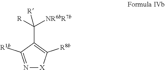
N1=C([R1b])C(C([NR6bR7b])([R])[R])=C([R8b])[X]1
